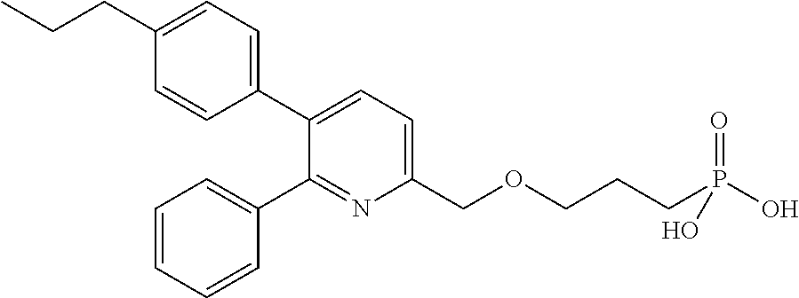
C1(CCC)=CC=C(C2=CC=C(COCCCP(O)(=O)O)N=C2C2=CC=CC=C2)C=C1
